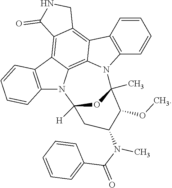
C12=C(C=CC=C1)N1C3=C4C(=C5C(=C23)CNC5=O)C2=C(N4C3([H])CC(N(C(=O)C4=CC=CC=C4)C)C(OC)C1(C)O3)C=CC=C2
